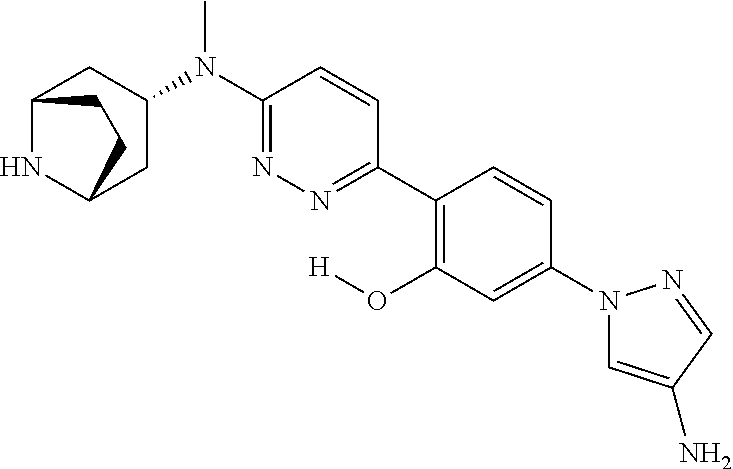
C12NC(CC(N(C3=NN=C(C4=C(O[H])C=C(N5C=C(N)C=N5)C=C4)C=C3)C)C1)CC2
